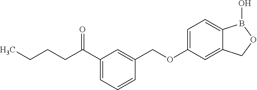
CCCCC(C1=CC=CC(COC2=CC=C3C(=C2)COB3O)=C1)=O
